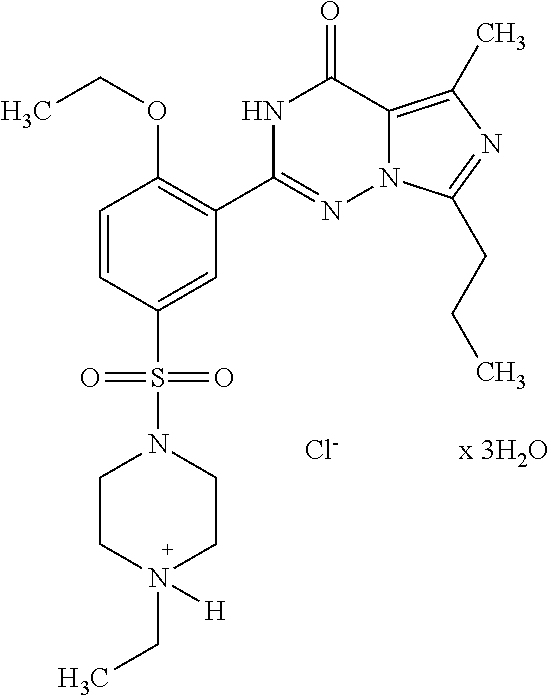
CCOC1=C(C2=NN3C(=C(C)N=C3CCC)C(=O)N2)C=C(S(N2CCN(CC)([H])CC2)(=O)=O)C=C1.[Cl-]
